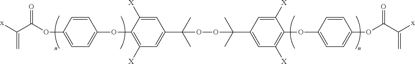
C1=CC(OC(C([x])=C)=O)=CC=C1OC1=C([X])C=C(C(C)(C)OOC(C)(C)C2=CC([X])=C(OC3=CC=C(OC(C([x])=C)=O)C=C3)C([X])=C2)C=C1[X]
